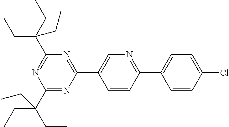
C1=CC(Cl)=CC=C1C1=NC=C(C2=NC(C(CC)(CC)CC)=NC(C(CC)(CC)CC)=N2)C=C1
